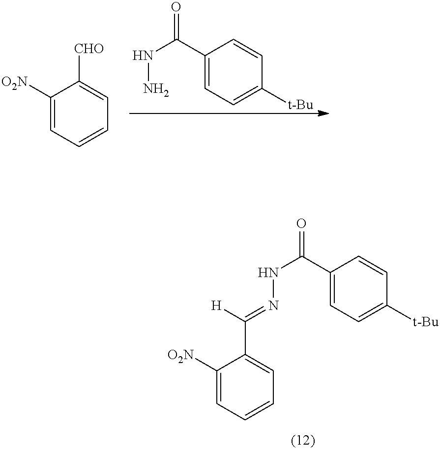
C1(C(NN)=O)=CC=C([t-Bu])C=C1.C1=CC=C([O2N])C([CHO])=C1.C1=CC=C([O2N])C(C([H])=NNC(C2=CC=C([t-Bu])C=C2)=O)=C1
